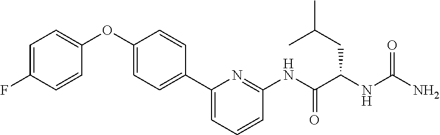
C1=C(F)C=CC(OC2=CC=C(C3=CC=CC(NC(C(CC(C)C)NC(N)=O)=O)=N3)C=C2)=C1
